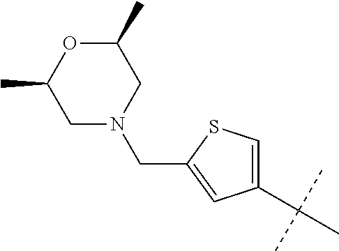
C1(C(C)(C)C)=CSC(CN2CC(C)OC(C)C2)=C1
